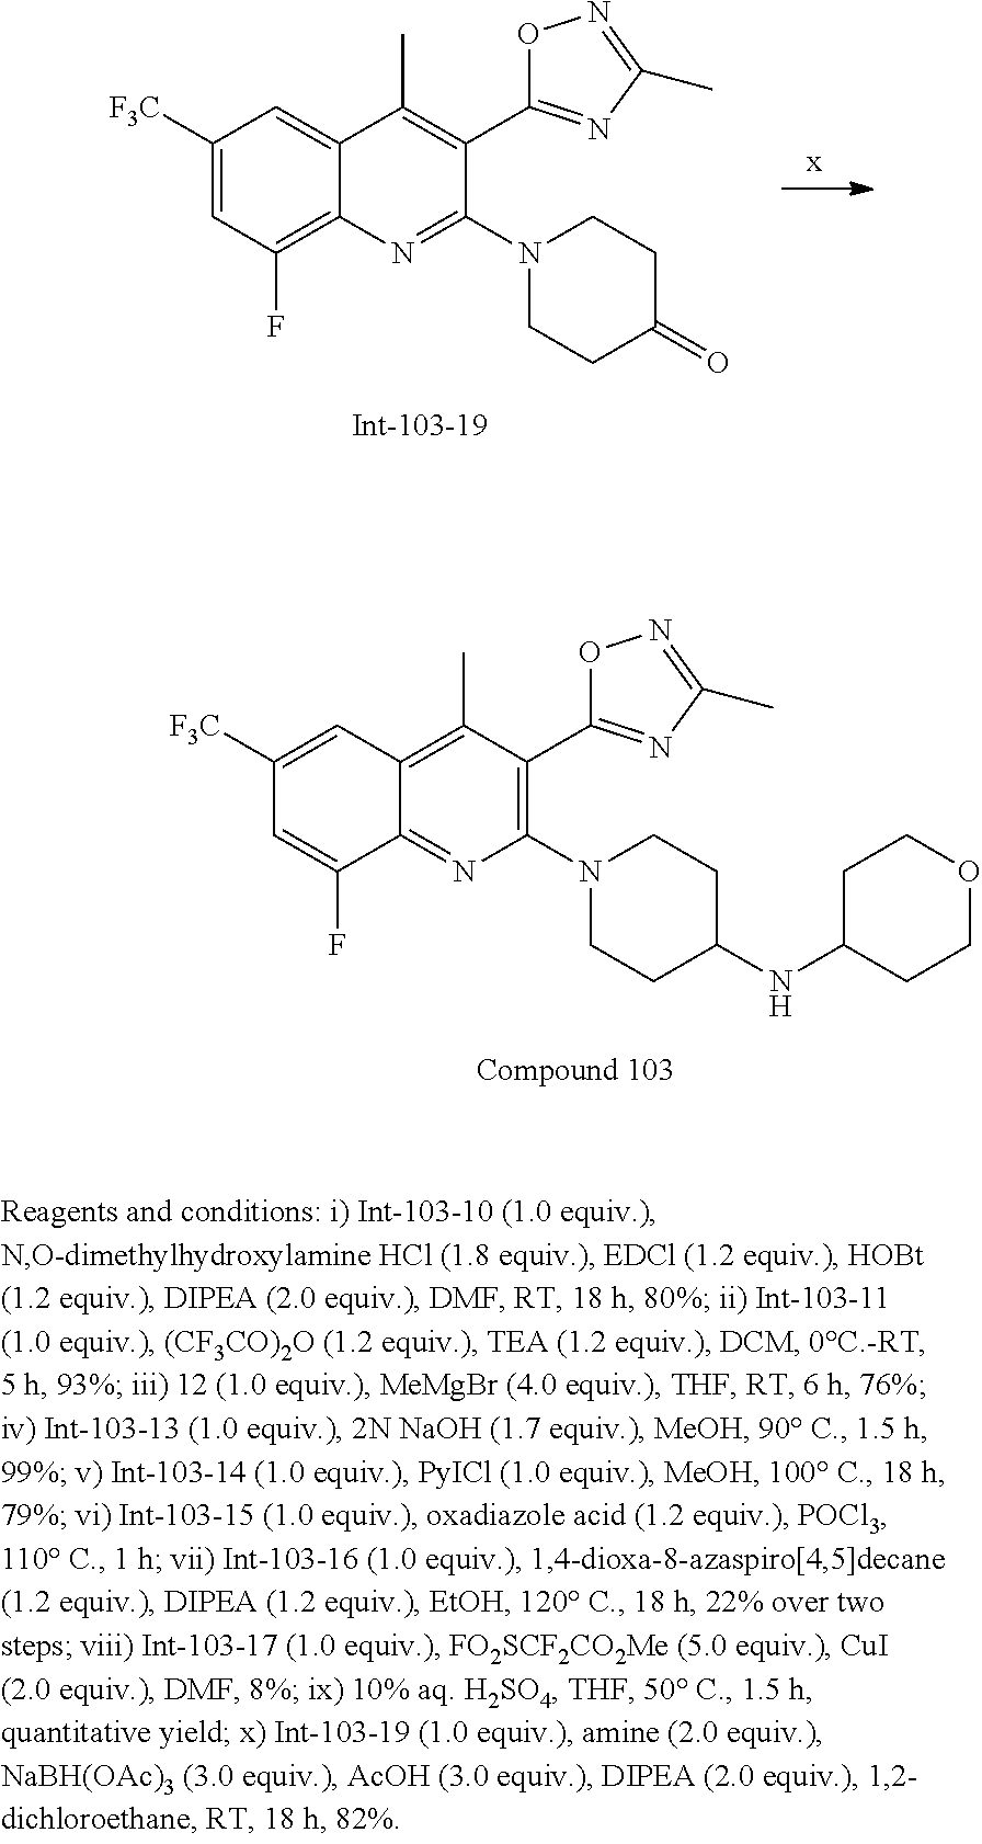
C1([F3C])=CC(F)=C2C(=C1)C(C)=C(C1=NC(C)=NO1)C(N1CCC(=O)CC1)=N2.C1([F3C])=CC2=C(C)C(C3=NC(C)=NO3)=C(N3CCC(NC4CCOCC4)CC3)N=C2C(F)=C1
